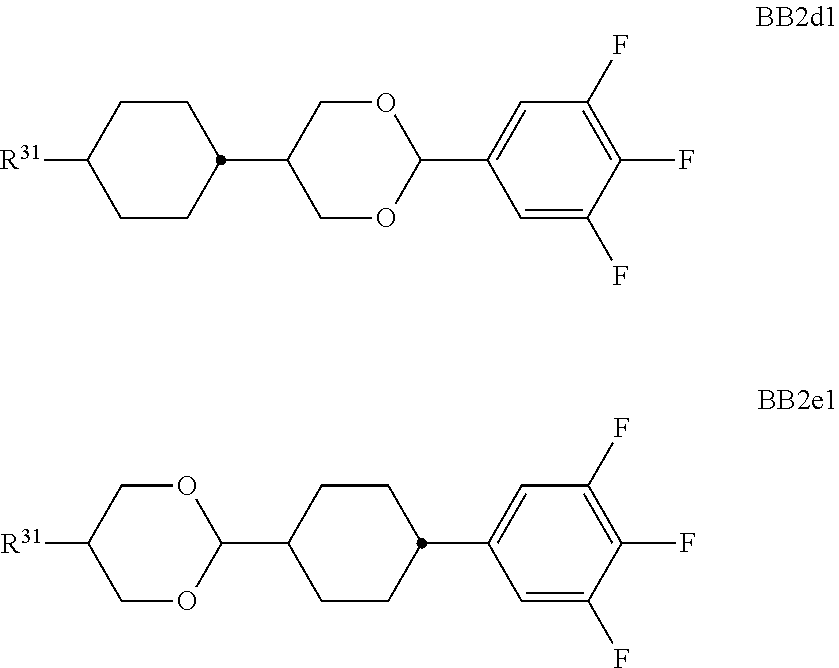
[R31]C1CCC(C2COC(C3=CC(F)=C(F)C(F)=C3)OC2)CC1.[R31]C1COC(C2CCC(C3=CC(F)=C(F)C(F)=C3)CC2)OC1
